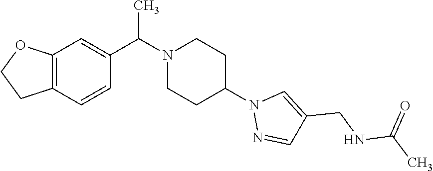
C12=C(C=CC(C(N3CCC(N4N=CC(CNC(C)=O)=C4)CC3)C)=C1)CCO2
